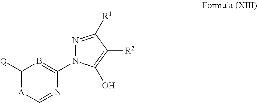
C1([Q])=[A]C=NC(N2N=C([R1])C([R2])=C2O)=B1
